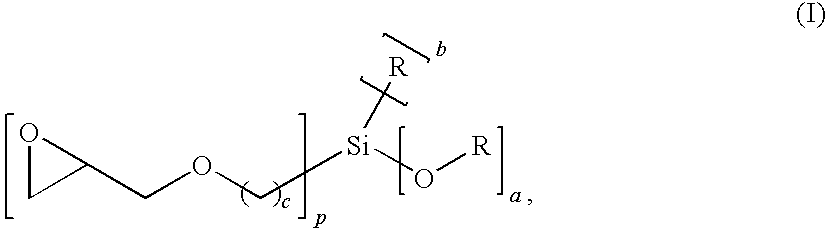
O1CC1COC[Si](O[R])[R]
